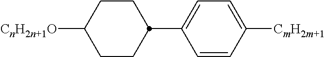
C1CC([CnH2n+1O])CCC1C1=CC=C([CmH2m+1])C=C1
